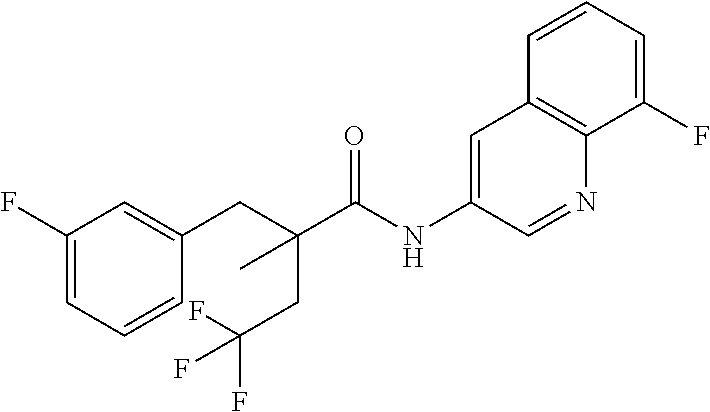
C1(F)=CC=CC(CC(CC(F)(F)F)(C)C(NC2=CC3=C(N=C2)C(F)=CC=C3)=O)=C1
